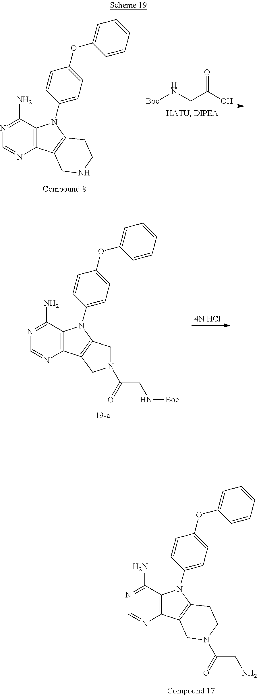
N1=C(N)C2=C(N=C1)C1=C(N2C2=CC=C(OC3=CC=CC=C3)C=C2)CCN(C(CN)=O)C1.N1=C(N)C2=C(N=C1)C1=C(N2C2=CC=C(OC3=CC=CC=C3)C=C2)CCNC1.O=C(O)CN[Boc].N1=C(N)C2=C(N=C1)C1=C(N2C2=CC=C(OC3=CC=CC=C3)C=C2)CN(C(CN[Boc])=O)C1.[4N HCl]
